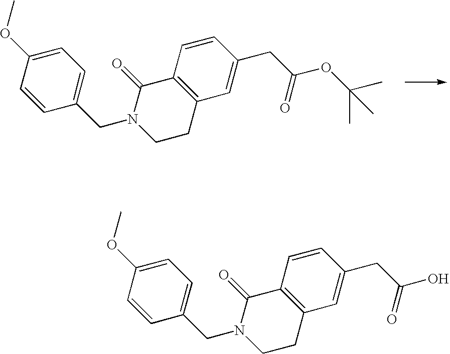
C1=C(OC)C=CC(CN2CCC3=C(C2=O)C=CC(CC(OC(C)(C)C)=O)=C3)=C1.C1=C(OC)C=CC(CN2CCC3=C(C2=O)C=CC(CC(O)=O)=C3)=C1
